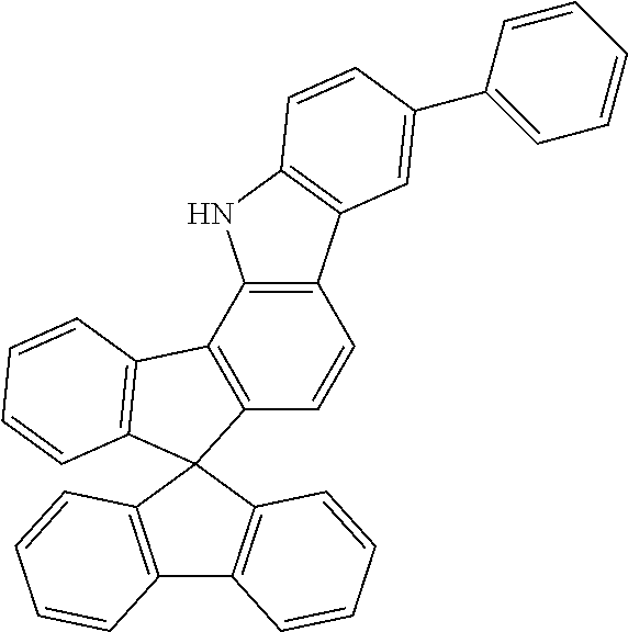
C12=C(C=CC3=C1NC1=C3C=C(C3=CC=CC=C3)C=C1)C1(C3=C2C=CC=C3)C2=C(C3=C1C=CC=C3)C=CC=C2
